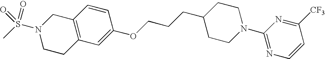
C12=C(C=C(OCCCC3CCN(C4=NC=CC([CF3])=N4)CC3)C=C1)CCN(S(C)(=O)=O)C2
